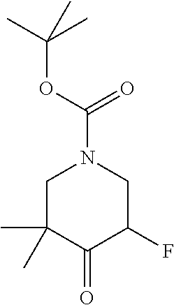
C1C(C)(C)C(=O)C(F)CN1C(=O)OC(C)(C)C
